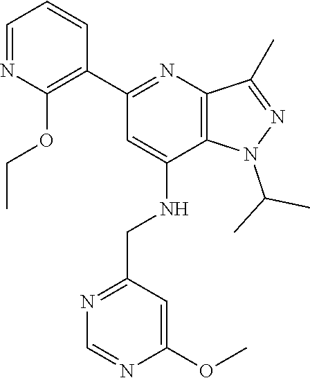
C1=NC(OCC)=C(C2=NC3=C(C(NCC4=NC=NC(OC)=C4)=C2)N(C(C)C)N=C3C)C=C1
